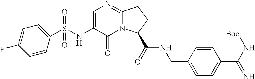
C1(S(NC2=CN=C3N(C2=O)C(C(=O)NCC2=CC=C(C(N[Boc])=N)C=C2)CC3)(=O)=O)=CC=C(F)C=C1
